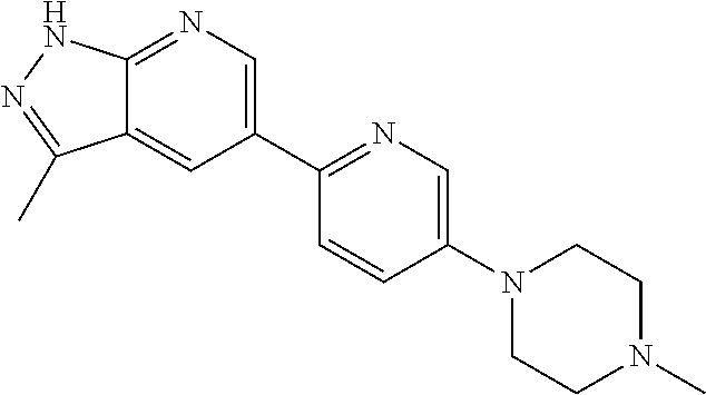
C12=NC=C(C3=NC=C(N4CCN(C)CC4)C=C3)C=C1C(C)=NN2
